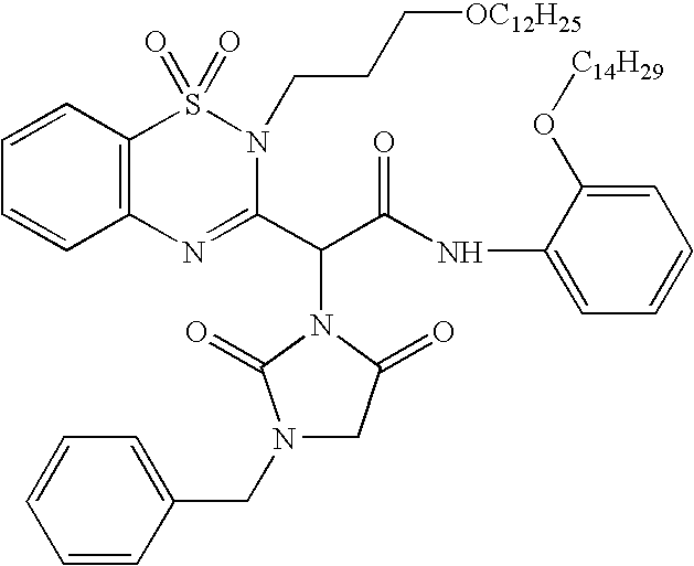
C1(NC(C(C2=NC3=C(S(=O)(=O)N2CCC[OC12H25])C=CC=C3)N2C(=O)CN(CC3=CC=CC=C3)C2=O)=O)=CC=CC=C1O[C14H29]
